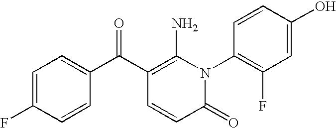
C1=C(F)C=CC(C(C2=C(N)N(C3=C(F)C=C(O)C=C3)C(=O)C=C2)=O)=C1
